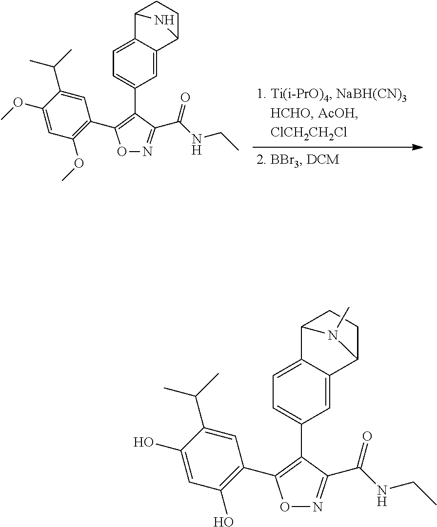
O1N=C(C(NCC)=O)C(C2=CC=C3C(=C2)C2CCC3N2)=C1C1=C(OC)C=C(OC)C(C(C)C)=C1.O1N=C(C(NCC)=O)C(C2=CC=C3C(=C2)C2CCC3N2C)=C1C1=C(O)C=C(O)C(C(C)C)=C1
